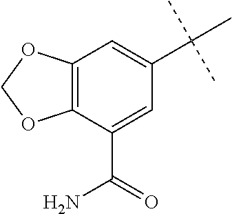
C12=C(C(C(N)=O)=CC(C(C)(C)C)=C1)OCO2
